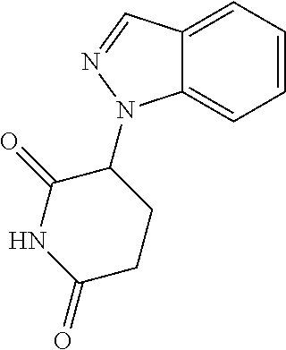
C1=CC=C2C(=C1)N(C1C(=O)NC(=O)CC1)N=C2
